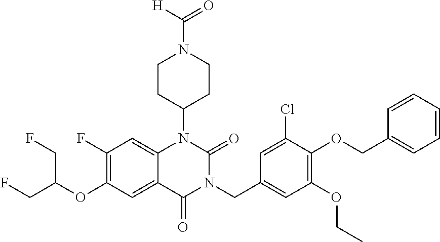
C12=CC(F)=C(OC(CF)CF)C=C1C(=O)N(CC1=CC(OCC)=C(OCC3=CC=CC=C3)C(Cl)=C1)C(=O)N2C1CCN(C([H])=O)CC1
